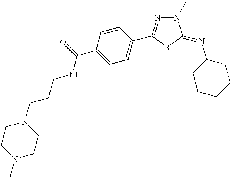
C1=C(C(NCCCN2CCN(C)CC2)=O)C=CC(C2=NN(C)C(=NC3CCCCC3)S2)=C1
